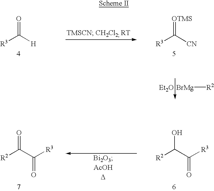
[R3]C([H])=O.[R3]C([CN])=[OTMS].[Et2O].[BrMg][R2].[R2]C(C([R3])=O)O.[R2]C(C([R3])=O)=O
